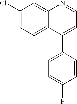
ClC1=CC=C2C(=C1)N=CC=C2C1=CC=C(F)C=C1
